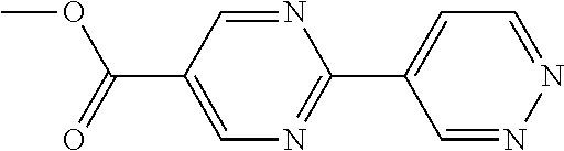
COC(C1=CN=C(C2=CC=NN=C2)N=C1)=O
